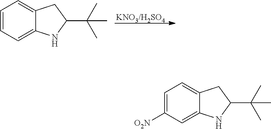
C1=CC=C2C(=C1)CC(C(C)(C)C)N2.C1=C([O2N])C=C2C(=C1)CC(C(C)(C)C)N2
